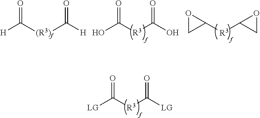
O=C([H])[(R3)f]C(=O)[H].O=C(O)[R3]C(=O)O.O1CC1[R3]C1CO1.O=C([LG])[R3]C(=O)[LG]
